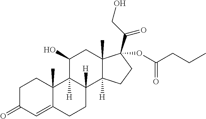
C1C(=O)C=C2C(C)(C1)C1([H])C([H])(CC2)C2([H])C(C)(CC1O)C(C(CO)=O)(OC(CCC)=O)CC2
